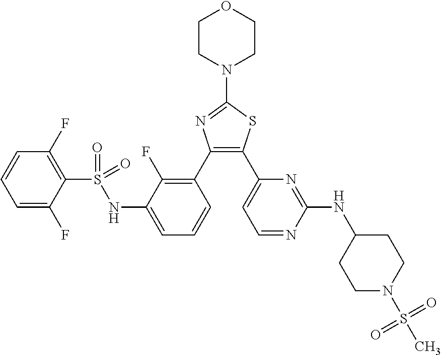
C1=CC(F)=C(S(NC2=CC=CC(C3=C(C4=CC=NC(NC5CCN(S(C)(=O)=O)CC5)=N4)SC(N4CCOCC4)=N3)=C2F)(=O)=O)C(F)=C1
